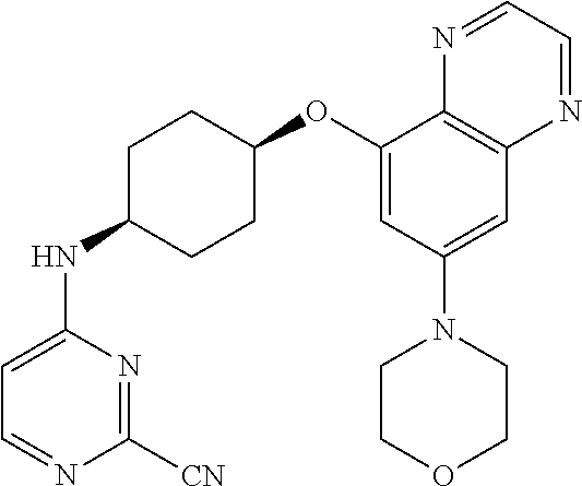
C1([CN])=NC(NC2CCC(OC3=CC(N4CCOCC4)=CC4=C3N=CC=N4)CC2)=CC=N1
